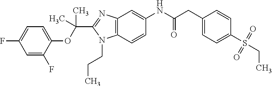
C12=C(C=C(NC(CC3=CC=C(S(CC)(=O)=O)C=C3)=O)C=C1)N=C(C(OC1=CC=C(F)C=C1F)(C)C)N2CCC
